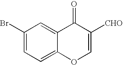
C12=CC(Br)=CC=C1OC=C([CHO])C2=O
